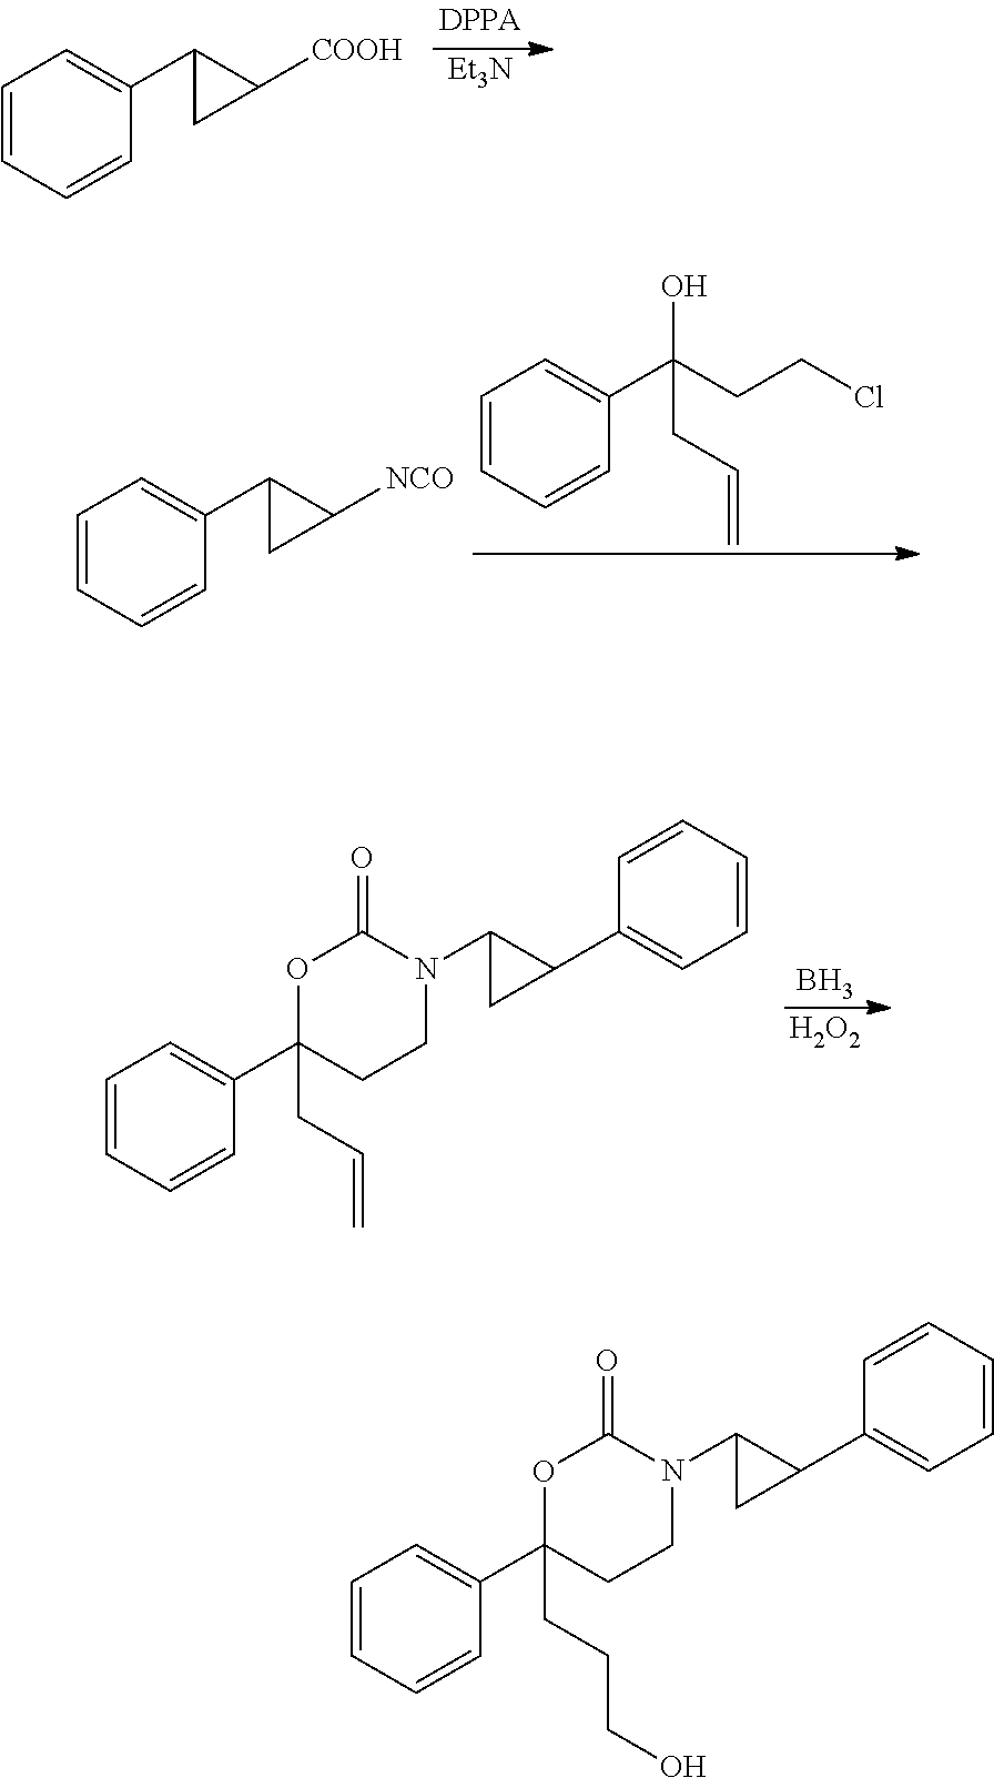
C1=CC=CC(C2CC2[COOH])=C1.[Et3N].C1=CC=CC(C2CC2[NCO])=C1.C1=CC=CC(C(CCCl)(O)CC=C)=C1.C1=CC=CC(C2(CC=C)CCN(C3CC3C3=CC=CC=C3)C(=O)O2)=C1.B.[H2O2].C1=CC=CC(C2(CCCO)CCN(C3CC3C3=CC=CC=C3)C(=O)O2)=C1
